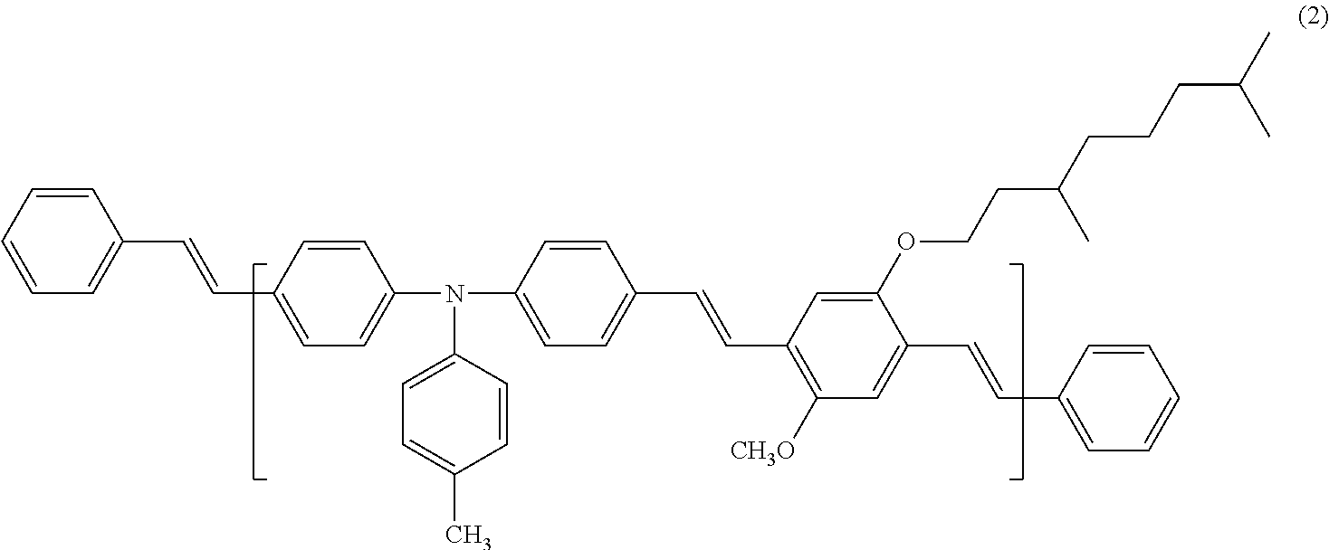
C1=CC=CC=C1C=CC1=CC=C(N(C2=CC=C(C)C=C2)C2=CC=C(C=CC3=C([CH3O])C=C(C=CC4=CC=CC=C4)C(OCCC(CCCC(C)C)C)=C3)C=C2)C=C1
